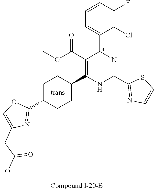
C1(F)=C(Cl)C(C2N=C(C3=NC=CS3)NC(C3CCC(C4=NC(CC(O)=O)=CO4)CC3)=C2C(OC)=O)=CC=C1
